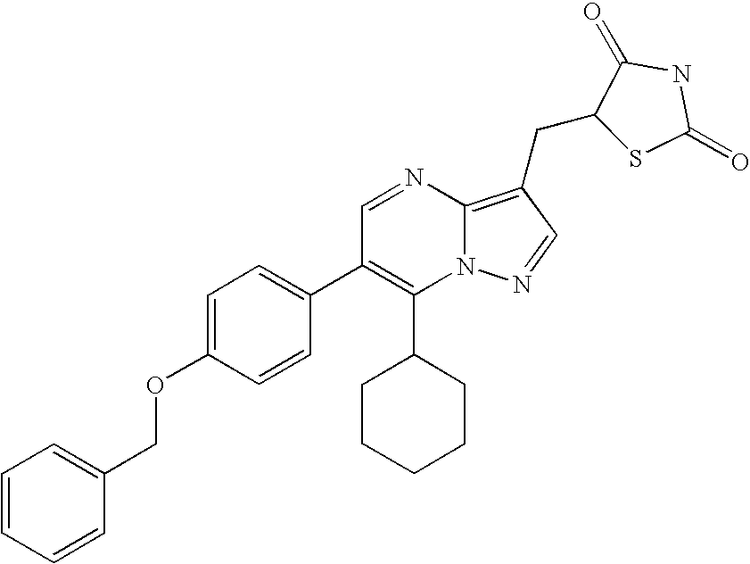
C1(C2CCCCC2)=C(C2=CC=C(OCC3=CC=CC=C3)C=C2)C=NC2=C(CC3C(=O)NC(=O)S3)C=NN12
